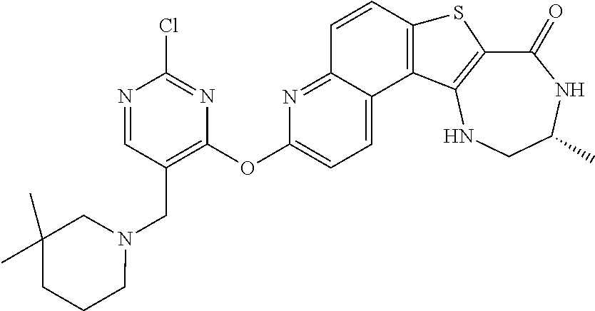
C1(=O)C2=C(NCC(C)N1)C1=C(S2)C=CC2=NC(OC3=C(CN4CC(C)(C)CCC4)C=NC(Cl)=N3)=CC=C12
